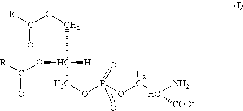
[R]C(OCC(COp(OCC(N)[COO-])(o)o)([H])OC([R])=O)=O
